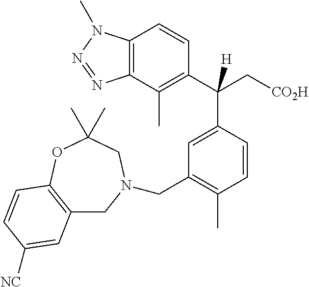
C1(C(C[CO2H])(C2=CC(CN3CC4=C(OC(C)(C)C3)C=CC([NC])=C4)=C(C)C=C2)[H])=C(C)C2=C(C=C1)N(C)N=N2
